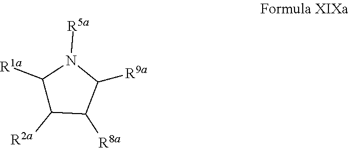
[R9a]C1N([R5a])C([R1a])C([R2a])C1[R8a]
